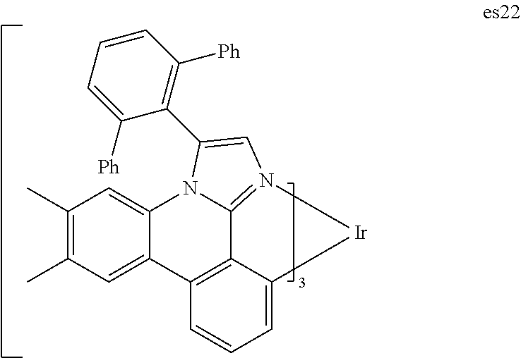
C1(C)=C(C)C=C2C(=C1)N1C3=N(C=C1C1=C([Ph])C=CC=C1[Ph])[Ir]C1=CC=CC2=C31
